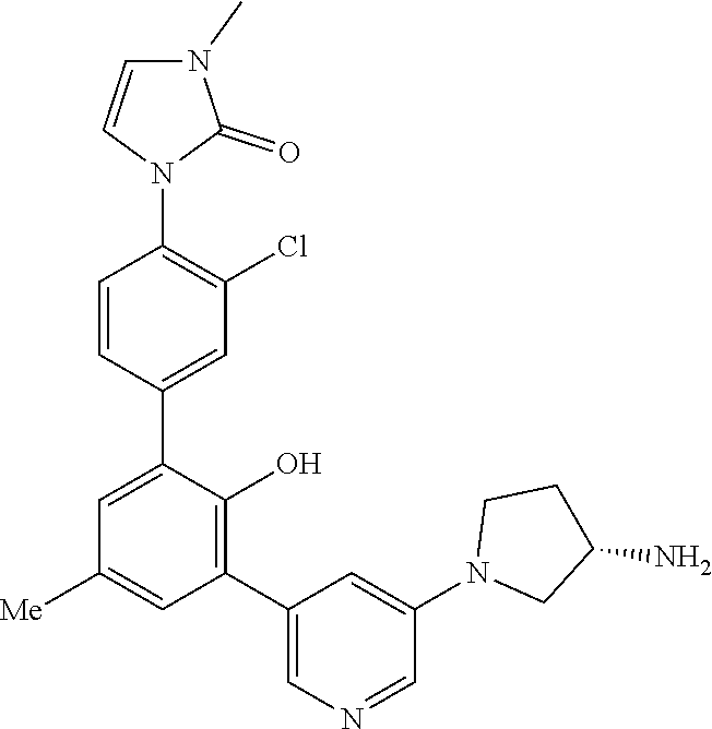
C1=C(C2=CC(Cl)=C(N3C(=O)N(C)C=C3)C=C2)C(O)=C(C2=CN=CC(N3CC(N)CC3)=C2)C=C1[Me]
